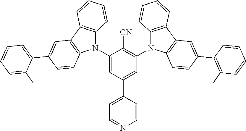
C1(N2C3=C(C4=C2C=CC(C2=CC=CC=C2C)=C4)C=CC=C3)=CC(C2=CC=NC=C2)=CC(N2C3=C(C4=C2C=CC(C2=C(C)C=CC=C2)=C4)C=CC=C3)=C1[CN]
